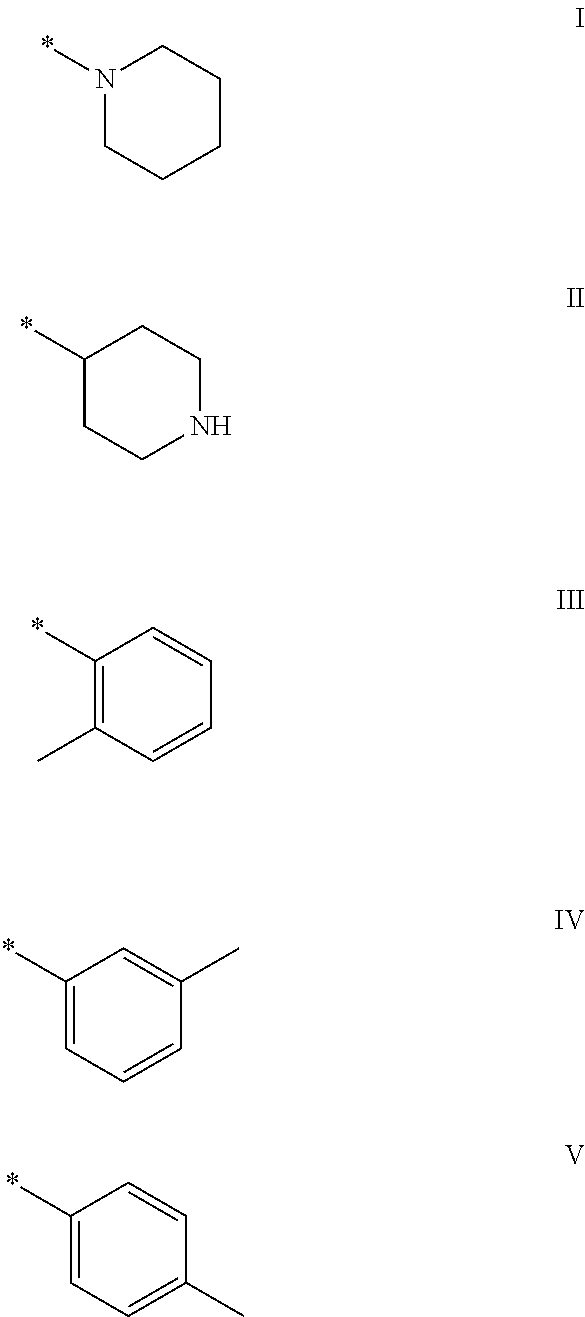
N1(*)CCCCC1.C1(*)CCNCC1.C1(*)=C(C)C=CC=C1.C1(*)=CC=CC(C)=C1.C1(*)=CC=C(C)C=C1
